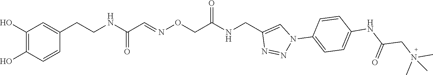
O(CC(NCC1=CN(C2=CC=C(NC(CN(C)(C)C)=O)C=C2)N=N1)=O)N=CC(NCCC1=CC(O)=C(O)C=C1)=O
